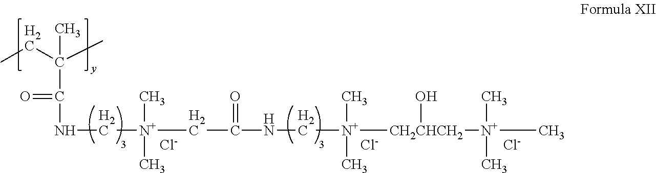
[Cl-].[Cl-].[Cl-].CCC(C)(C)C(=O)NC[N+](C)(CC(=O)NC[N+](C)([CH2CHCH2](O)[N+](C)(C)C)C)C
